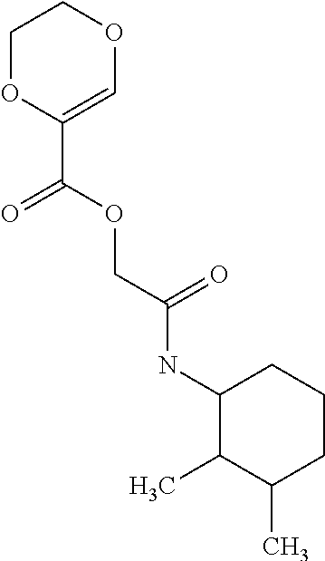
C1OC(C(=O)OCC(NC2C(C)C(C)CCC2)=O)=COC1
